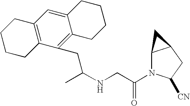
C(NCC(=O)N1C2C(CC1[CN])C2)(CC1=C2C(=CC3=C1CCCC3)CCCC2)C
